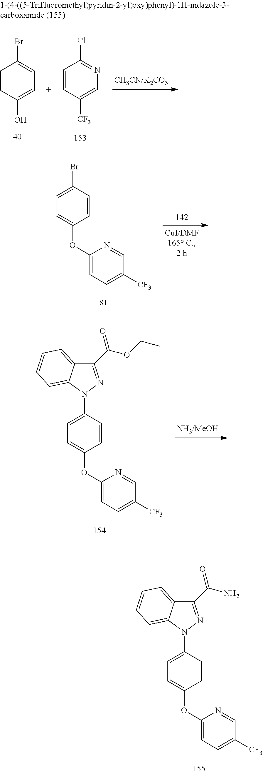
C1=CC(OC2=CC=C([CF3])C=N2)=CC=C1N1C2=CC=CC=C2C(C(OCC)=O)=N1.C1=CC(OC2=CC=C([CF3])C=N2)=CC=C1Br.C1=CC(OC2=CC=C([CF3])C=N2)=CC=C1N1C2=CC=CC=C2C(C(N)=O)=N1.C1=CC(O)=CC=C1Br.C1=CC([CF3])=CN=C1Cl
